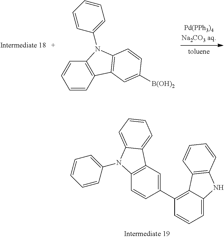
C1=CC2=C(C=C1)N(C1=CC=CC=C1)C1=C2C=C([B(OH)2])C=C1.C1=C2C(=C(C3=CC4=C(C=C3)N(C3=CC=CC=C3)C3=CC=CC=C43)C=C1)C1=C(N2)C=CC=C1
